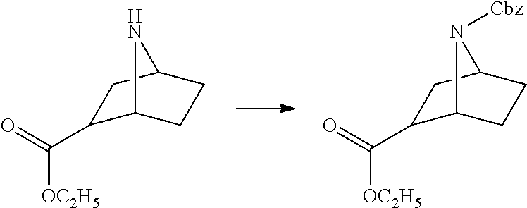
C1(C(=O)[OC2H5])C2CCC(C1)N2.C1(C(=O)[OC2H5])C2CCC(C1)N2[Cbz]
